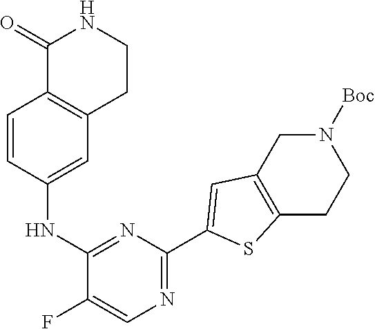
C1=CC(NC2=NC(C3=CC4=C(S3)CCN([Boc])C4)=NC=C2F)=CC2=C1C(=O)NCC2
